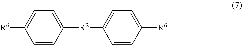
C1=CC([R6])=CC=C1[R2]C1=CC=C([R6])C=C1
